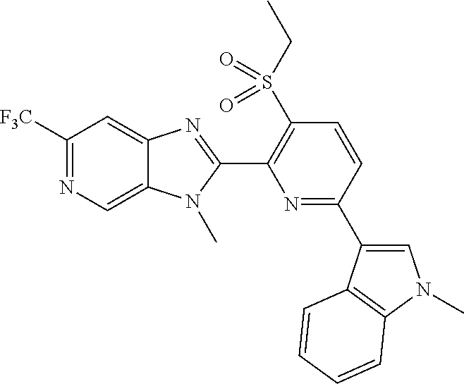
C1([F3C])=NC=C2C(=C1)N=C(C1=C(S(CC)(=O)=O)C=CC(C3=CN(C)C4=C3C=CC=C4)=N1)N2C
